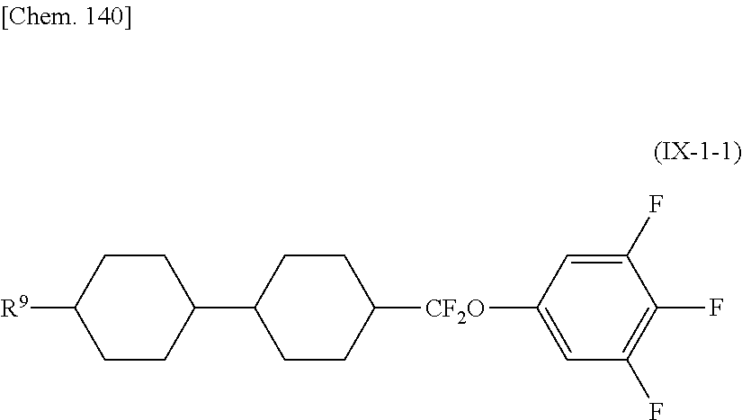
C1(F)=CC([CF2O]C2CCC(C3CCC([R9])CC3)CC2)=CC(F)=C1F
